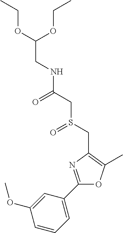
C(C(OCC)OCC)NC(CS(CC1=C(C)OC(C2=CC=CC(OC)=C2)=N1)=O)=O
